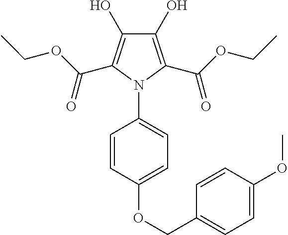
C1(O)=C(C(OCC)=O)N(C2=CC=C(OCC3=CC=C(OC)C=C3)C=C2)C(C(OCC)=O)=C1O
